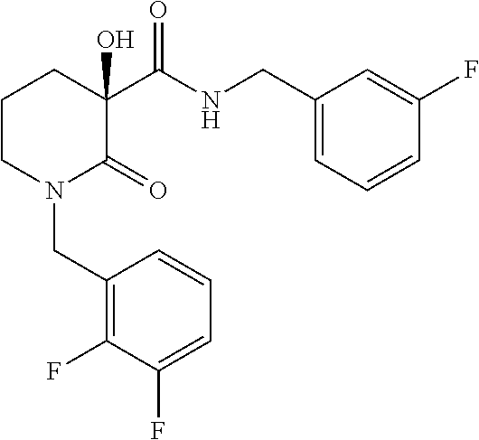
C1CN(CC2=C(F)C(F)=CC=C2)C(=O)C(O)(C(NCC2=CC=CC(F)=C2)=O)C1
